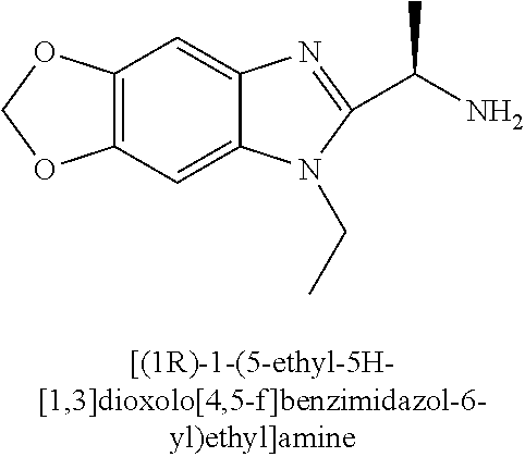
C12=C(C=C3C(=C1)N=C(C(C)N)N3CC)OCO2
